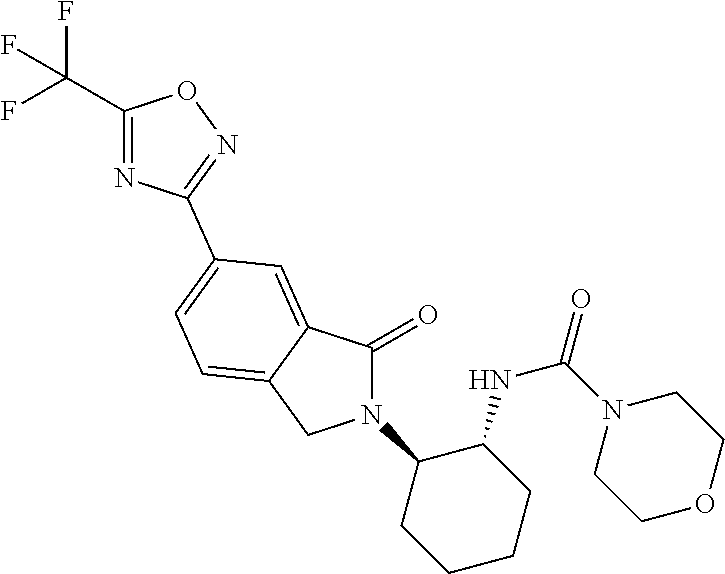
C1(=O)N(C2CCCCC2NC(N2CCOCC2)=O)CC2=CC=C(C3=NOC(C(F)(F)F)=N3)C=C12
